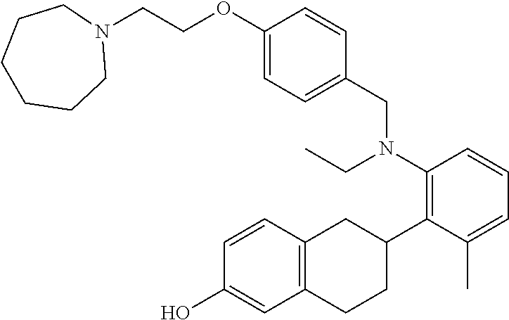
C1(CN(C2=C(C3CC4=C(CC3)C=C(O)C=C4)C(C)=CC=C2)CC)=CC=C(OCCN2CCCCCC2)C=C1
